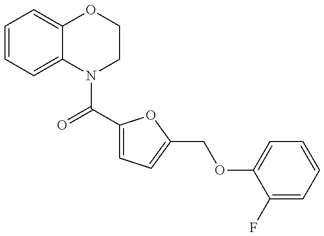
C1=CC=C2C(=C1)OCCN2C(=O)C1=CC=C(COC2=CC=CC=C2F)O1
